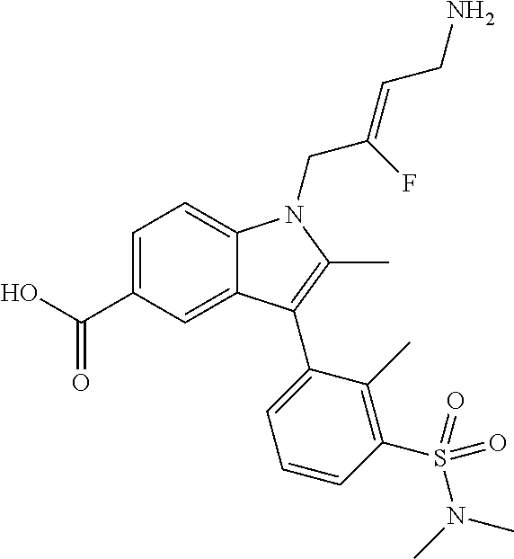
C1=C(C(O)=O)C=C2C(=C1)N(CC(=CCN)F)C(C)=C2C1=CC=CC(S(N(C)C)(=O)=O)=C1C
